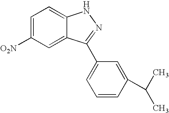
C1=C([O2N])C=C2C(=C1)NN=C2C1=CC=CC(C(C)C)=C1
